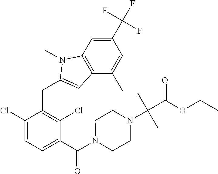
C1(C(F)(F)F)=CC2=C(C(C)=C1)C=C(CC1=C(Cl)C(C(N3CCN(C(C)(C(=O)OCC)C)CC3)=O)=CC=C1Cl)N2C
